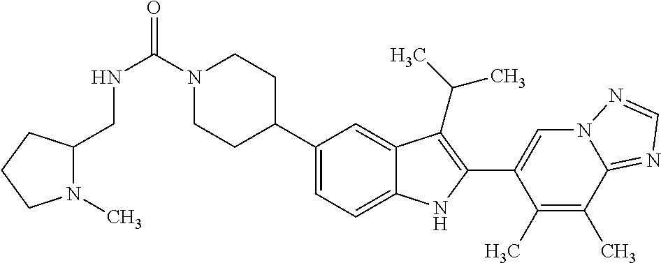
C(=O)(N1CCC(C2=CC=C3C(=C2)C(C(C)C)=C(C2=CN4C(=NC=N4)C(C)=C2C)N3)CC1)NCC1N(C)CCC1
